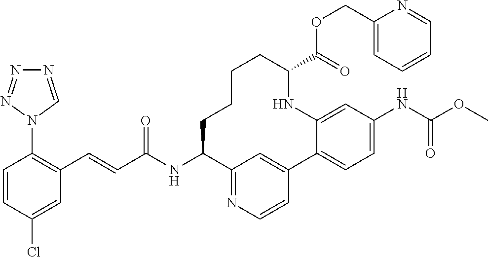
C(C(NC1C2=NC=CC(=C2)C2=CC=C(NC(OC)=O)C=C2NC(C(=O)OCC2=CC=CC=N2)CCCC1)=O)=CC1=C(N2C=NN=N2)C=CC(Cl)=C1
